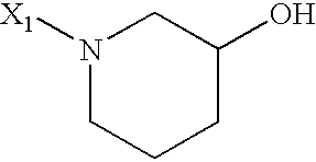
N1([X1])CCCC(O)C1
